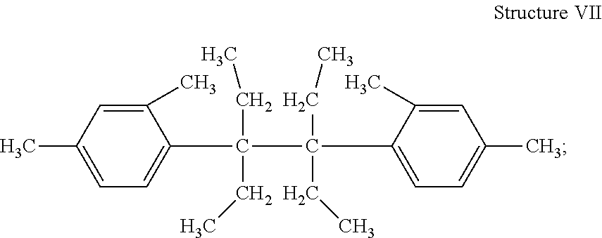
C1(C)=CC(C)=CC=C1C(CC)(CC)C(CC)(CC)C1=CC=C(C)C=C1C
